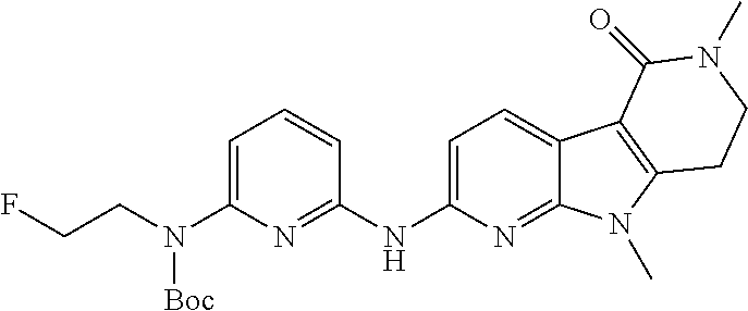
FCCN(C1=CC=CC(NC2=CC=C3C(=N2)N(C)C2=C3C(=O)N(C)CC2)=N1)[Boc]
